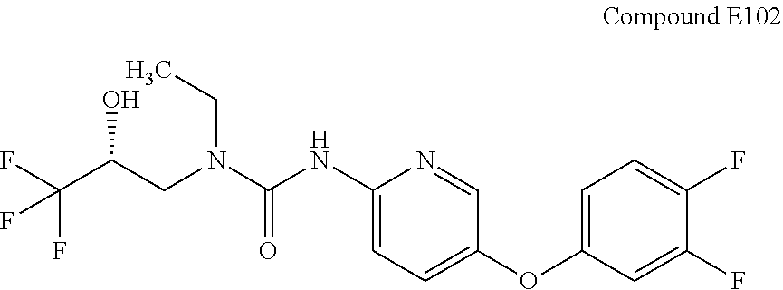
C1(NC(N(CC(C(F)(F)F)O)CC)=O)=CC=C(OC2=CC=C(F)C(F)=C2)C=N1
